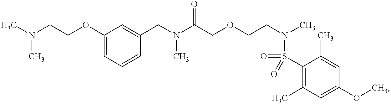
C1=C(OCCN(C)C)C=C(CN(C(COCCN(C)S(=O)(=O)C2=C(C)C=C(OC)C=C2C)=O)C)C=C1
